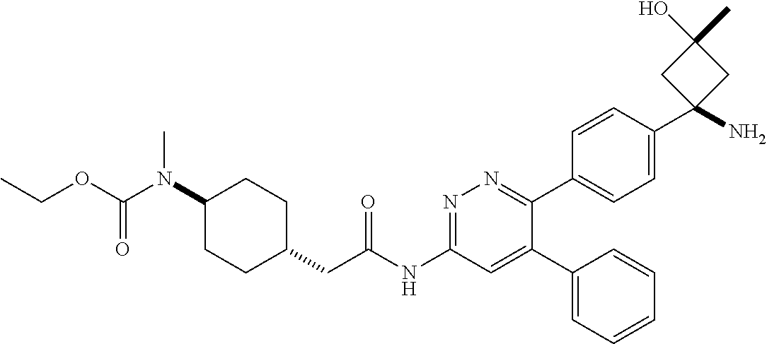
C1(N(C(=O)OCC)C)CCC(CC(NC2=NN=C(C3=CC=C(C4(N)CC(O)(C)C4)C=C3)C(C3=CC=CC=C3)=C2)=O)CC1
